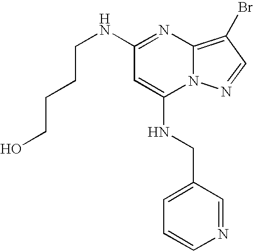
C1=CN=CC(CNC2=CC(NCCCCO)=NC3=C(Br)C=NN23)=C1
